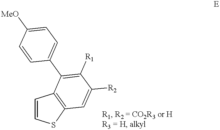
C1=CSC2=C1C(C1=CC=C([MeO])C=C1)=C([R1])C([R2])=C2
